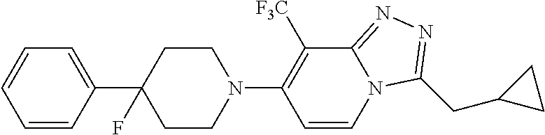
C1=CC(C2(F)CCN(C3=C([F3C])C4=NN=C(CC5CC5)N4C=C3)CC2)=CC=C1
